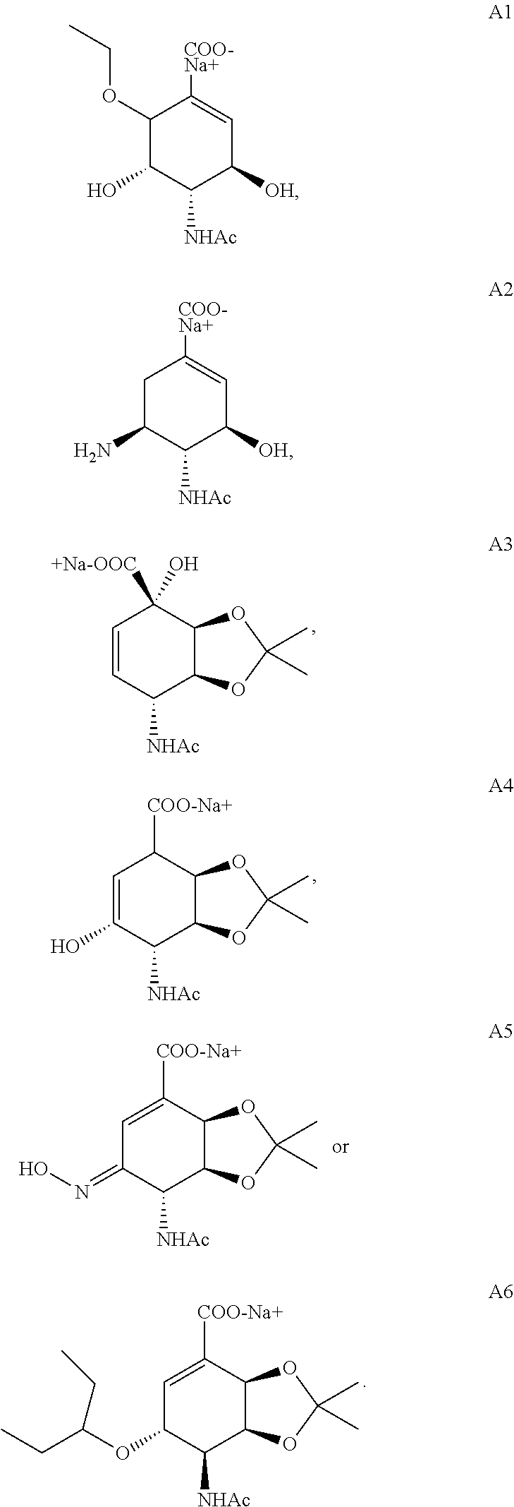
C1([NHAc])C2C(C([COO-Na+])=CC1=NO)OC(C)(C)O2.C1([NHAc])C2C(C([+Na-OOC])(O)C=C1)OC(C)(C)O2.C1([NHAc])C2C(C([COO-Na+])C=C1O)OC(C)(C)O2.C1([NHAc])C2C(C([COO-Na+])=CC1OC(CC)CC)OC(C)(C)O2.C1([NHAc])C([OH])C=C([COO-Na+])C(OCC)C1O.C1([NHAc])C([OH])C=C([COO-Na+])CC1N
